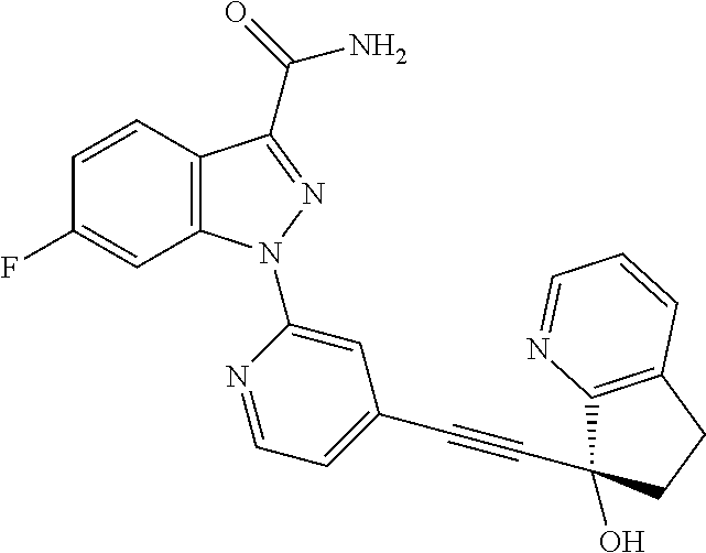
C12=C(C(C(=O)N)=NN1C1=CC(C#CC3(O)C4=C(CC3)C=CC=N4)=CC=N1)C=CC(F)=C2
